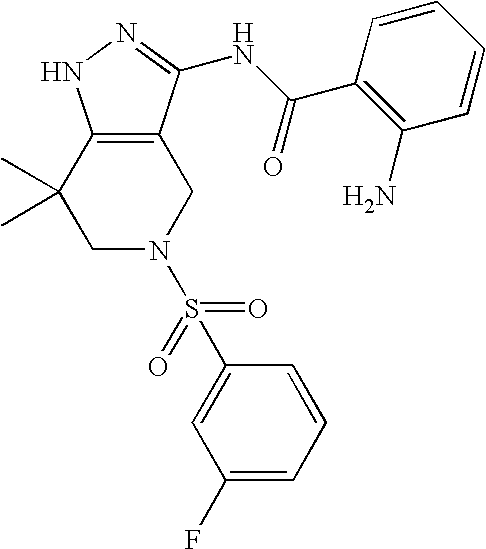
C1C2=C(C(C)(C)CN1S(C1=CC(F)=CC=C1)(=O)=O)NN=C2NC(C1=C(N)C=CC=C1)=O
